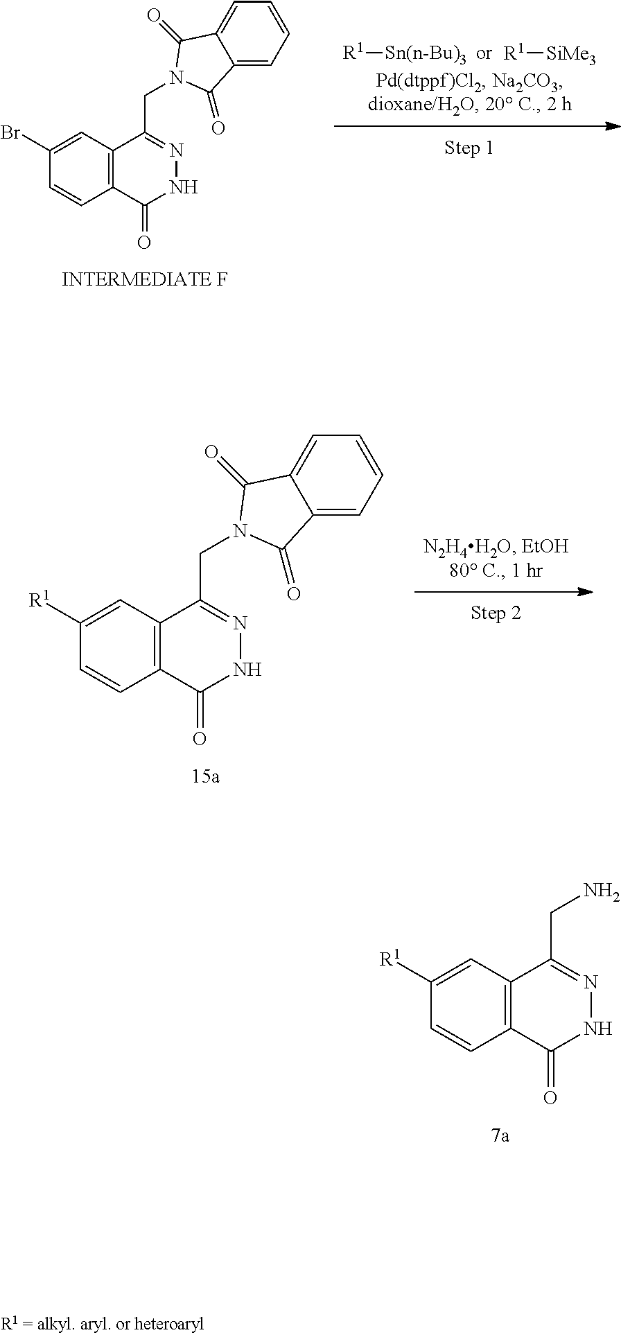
C1=CC2=C(C(CN)=NNC2=O)C=C1[R1].C12=C(C(CN3C(=O)C4=CC=CC=C4C3=O)=NNC1=O)C=C([R1])C=C2.[R1][SiMe3].[R1][Sn(n-Bu)3].C12=C(C(CN3C(=O)C4=CC=CC=C4C3=O)=NNC1=O)C=C(Br)C=C2
